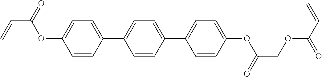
C1=CC(C2=CC=C(C3=CC=C(OC(=O)COC(C=C)=O)C=C3)C=C2)=CC=C1OC(=O)C=C
